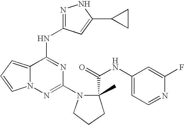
C1(N2CCCC2(C(=O)NC2=CC=NC(F)=C2)C)=NN2C(=CC=C2)C(NC2=NNC(C3CC3)=C2)=N1
